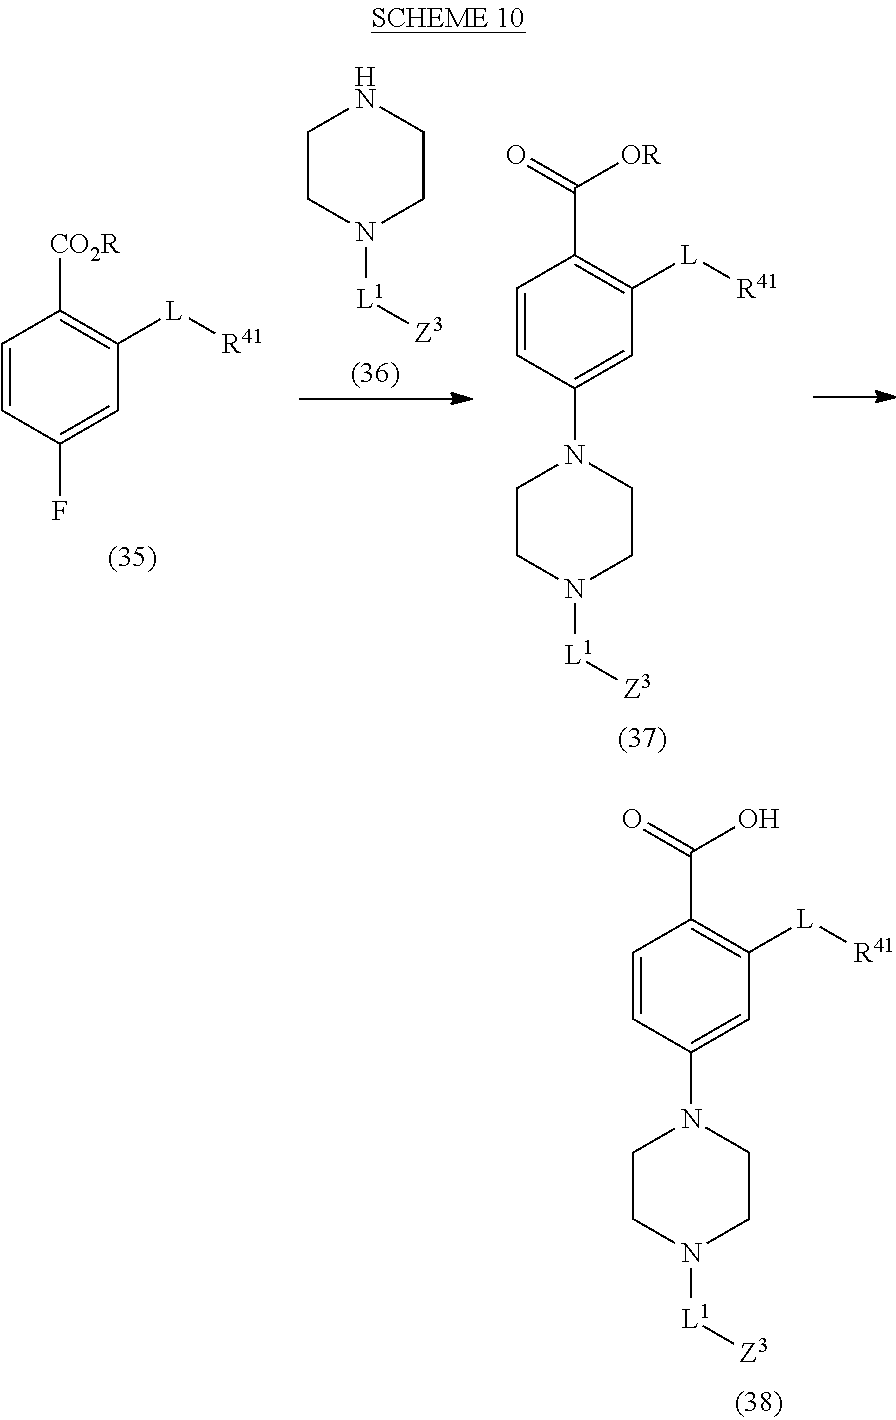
C1CN([L1][Z3])CCN1C1=CC([L][R41])=C(C(=O)O)C=C1.C1=CC(F)=CC([L][R41])=C1[CO2R].C1CN([L1][Z3])CCN1.C1CN([L1][Z3])CCN1C1=CC([L][R41])=C(C(=O)[OR])C=C1
